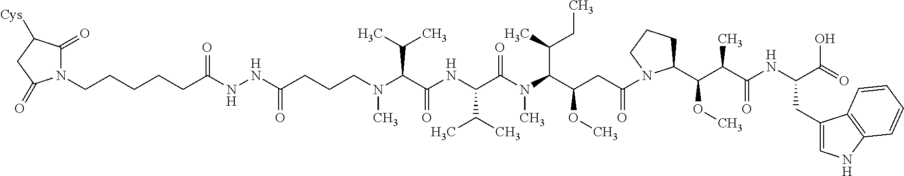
N(C(C(NC(C(C)C)C(N(C)C(C(C)CC)C(CC(=O)N1C(C(C(C(=O)NC(CC2=CNC3=C2C=CC=C3)C(=O)O)C)OC)CCC1)OC)=O)=O)C(C)C)(CCCC(NNC(CCCCCN1C(=O)C([Cys])CC1=O)=O)=O)C
